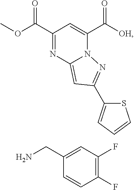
C1(C(OC)=O)=NC2=CC(C3=CC=CS3)=NN2C(C(=O)[OH])=C1.C1(CN)=CC(F)=C(F)C=C1
